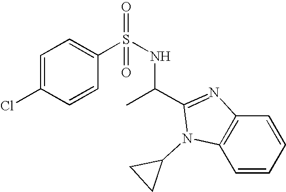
C1=C(Cl)C=CC(S(NC(C)C2=NC3=C(C=CC=C3)N2C2CC2)(=O)=O)=C1
